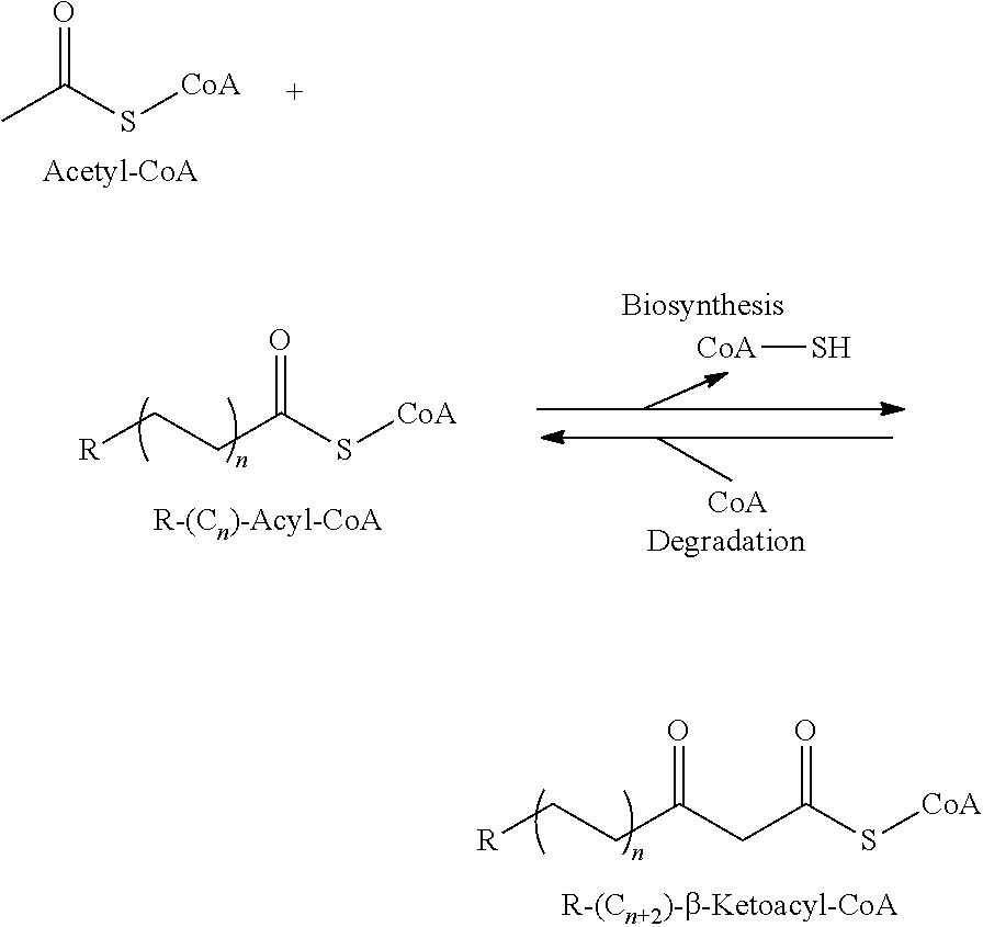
C(C(S[CoA])=O)C(CC[R])=O.CC(S[CoA])=O.[CoA]S.C(C(S[CoA])=O)C[R]
